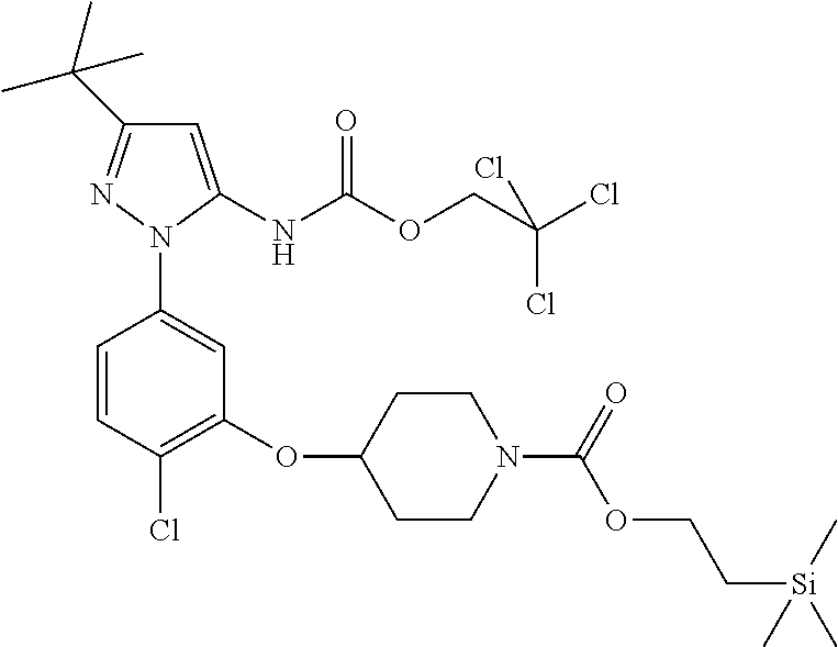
C1=C(NC(OCC(Cl)(Cl)Cl)=O)N(C2=CC(OC3CCN(C(=O)OCC[Si](C)(C)C)CC3)=C(Cl)C=C2)N=C1C(C)(C)C
